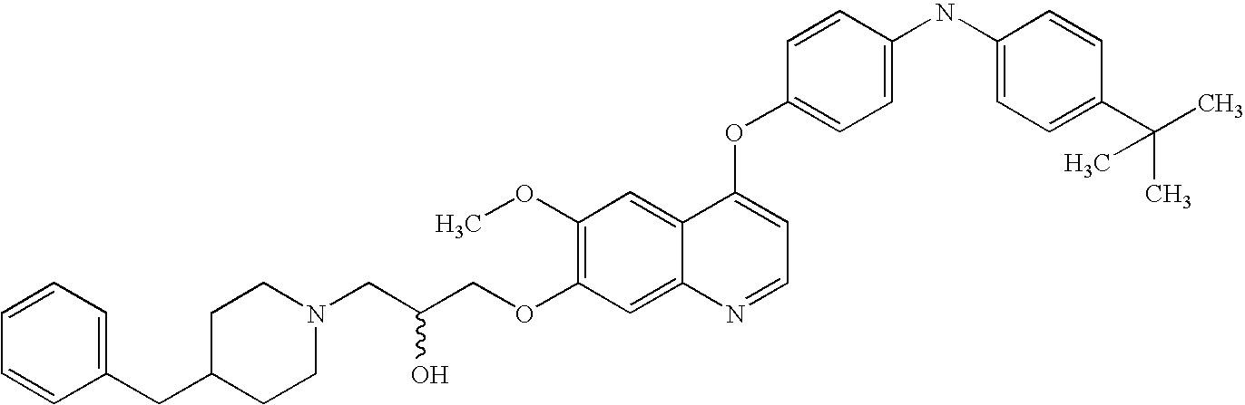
C(COC1=C(OC)C=C2C(=C1)N=CC=C2OC1=CC=C(NC2=CC=C(C(C)(C)C)C=C2)C=C1)(CN1CCC(CC2=CC=CC=C2)CC1)O
